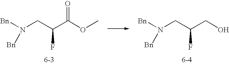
N(CC(C(OC)=O)F)([Bn])[Bn].N(CC(CO)F)([Bn])[Bn]
